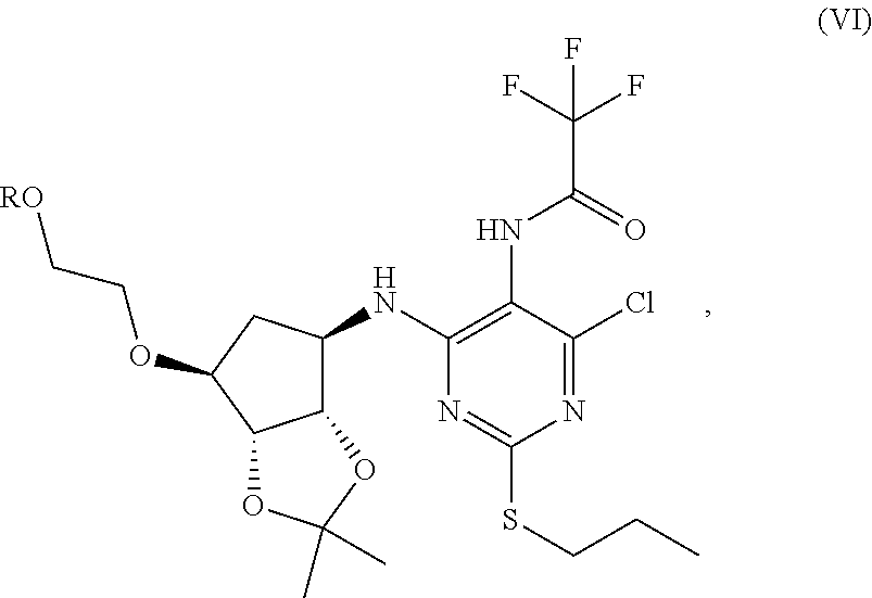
C12C(NC3=C(NC(C(F)(F)F)=O)C(Cl)=NC(SCCC)=N3)CC(OCC[RO])C1OC(C)(C)O2
